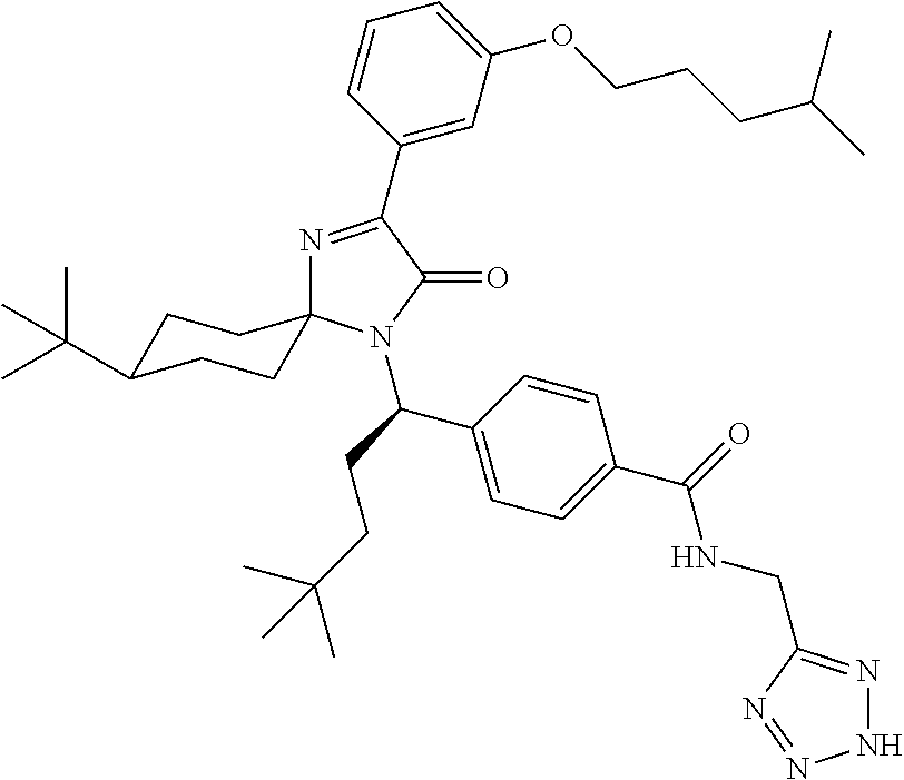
N1=C(C2=CC(OCCCC(C)C)=CC=C2)C(=O)N(C(CCC(C)(C)C)C2=CC=C(C(=O)NCC3=NNN=N3)C=C2)C12CCC(C(C)(C)C)CC2
